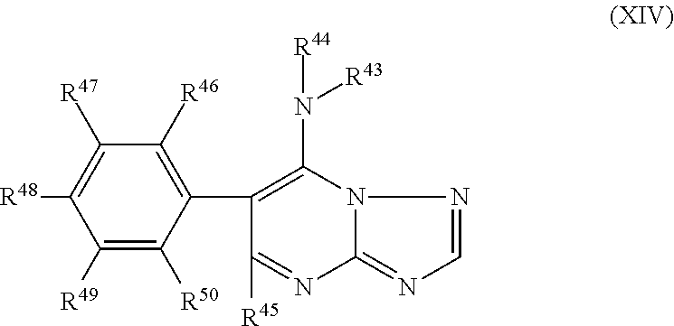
C1([R49])=C([R50])C(C2=C(N([R44])[R43])N3C(=NC=N3)N=C2[R45])=C([R46])C([R47])=C1[R48]
